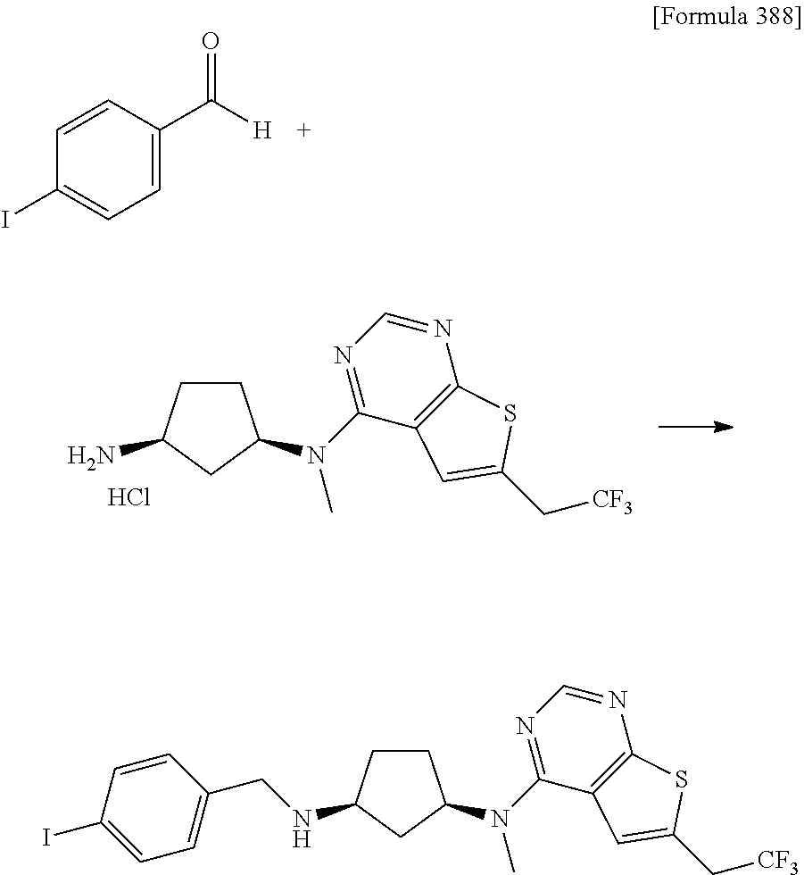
C1=CC(C([H])=O)=CC=C1I.C1CC(N)CC1N(C1=NC=NC2=C1C=C(C[CF3])S2)C.Cl.C1CC(NCC2=CC=C(I)C=C2)CC1N(C1=NC=NC2=C1C=C(C[CF3])S2)C
